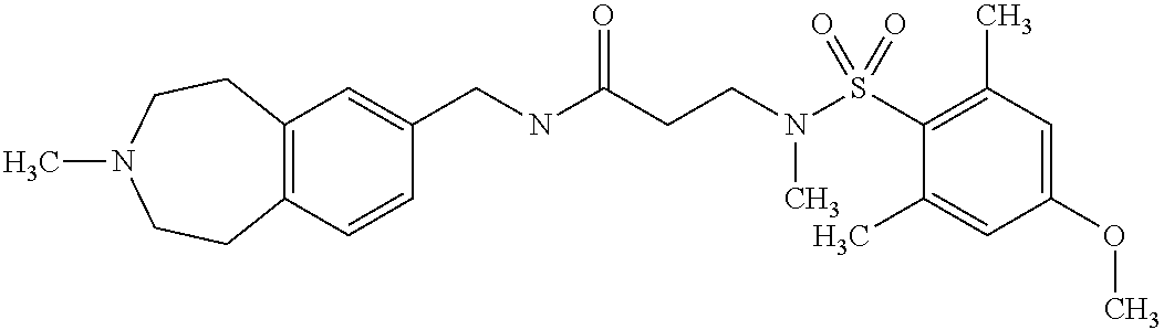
C1(CNC(CCN(S(C2=C(C)C=C(OC)C=C2C)(=O)=O)C)=O)=CC2=C(C=C1)CCN(C)CC2
